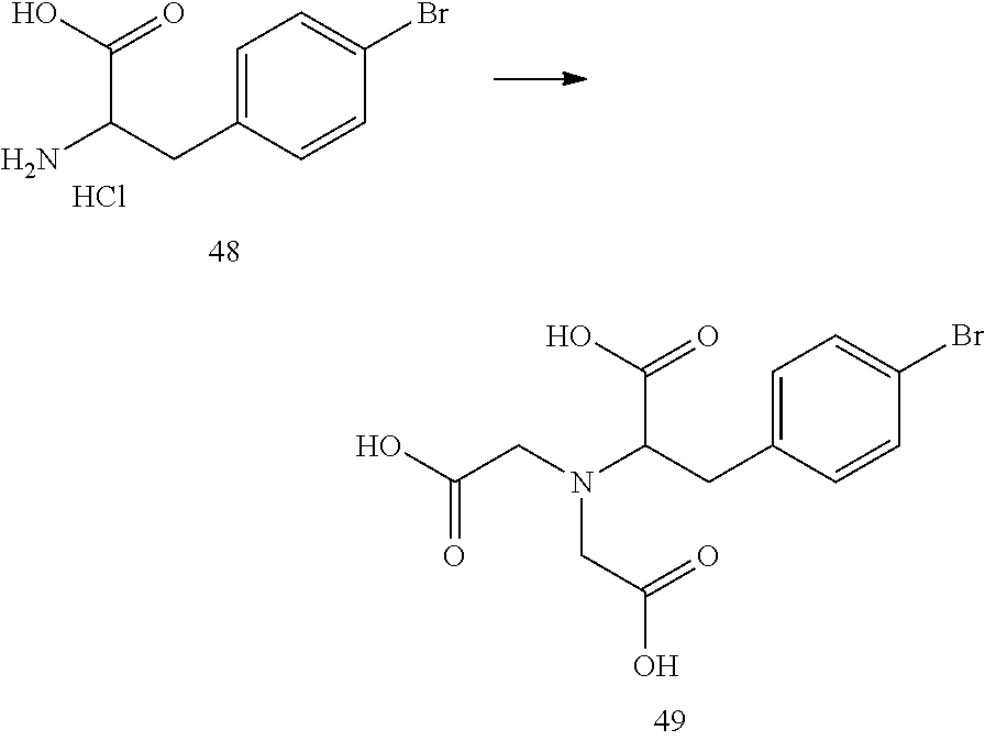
C1=C(CC(N)C(O)=O)C=CC(Br)=C1.Cl.C1=C(CC(N(CC(=O)O)CC(=O)O)C(O)=O)C=CC(Br)=C1
